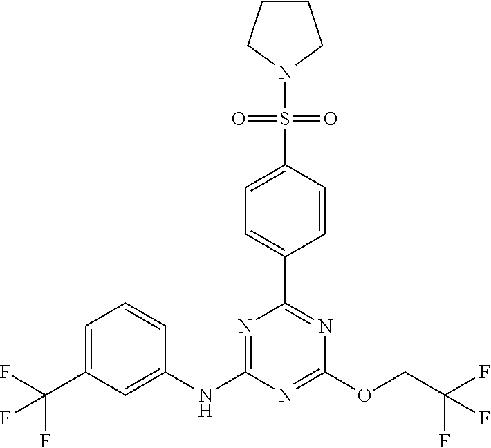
C1(C2=CC=C(S(N3CCCC3)(=O)=O)C=C2)=NC(OCC(F)(F)F)=NC(NC2=CC(C(F)(F)F)=CC=C2)=N1
